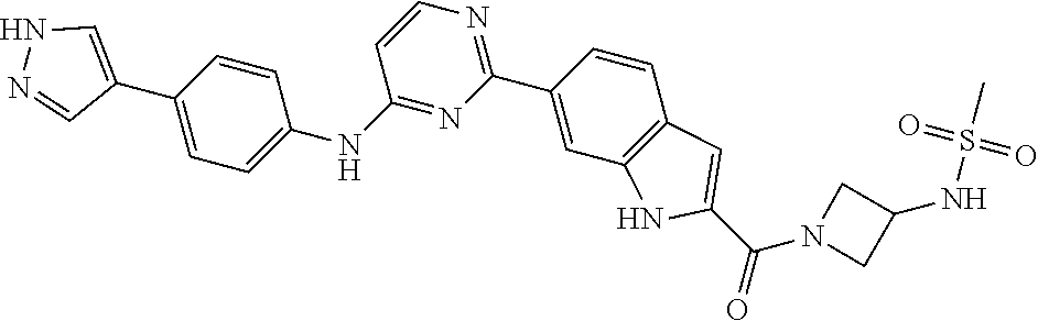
N1=C(NC2=CC=C(C3=CNN=C3)C=C2)C=CN=C1C1=CC2=C(C=C1)C=C(C(N1CC(NS(C)(=O)=O)C1)=O)N2
